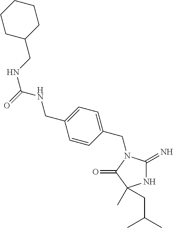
N1C(=N)N(CC2=CC=C(CNC(NCC3CCCCC3)=O)C=C2)C(=O)C1(C)CC(C)C
